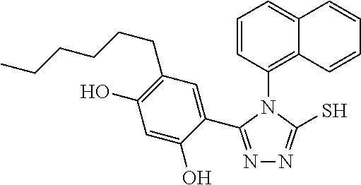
N1=C(C2=CC(CCCCCC)=C(O)C=C2O)N(C2=C3C(=CC=C2)C=CC=C3)C(S)=N1
